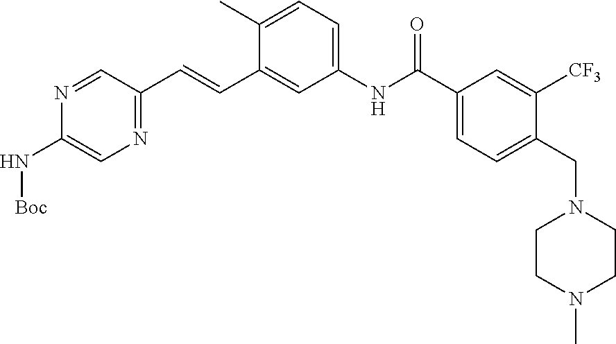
C1=C(C)C(C=CC2=NC=C(N[Boc])N=C2)=CC(NC(C2=CC=C(CN3CCN(C)CC3)C([CF3])=C2)=O)=C1
